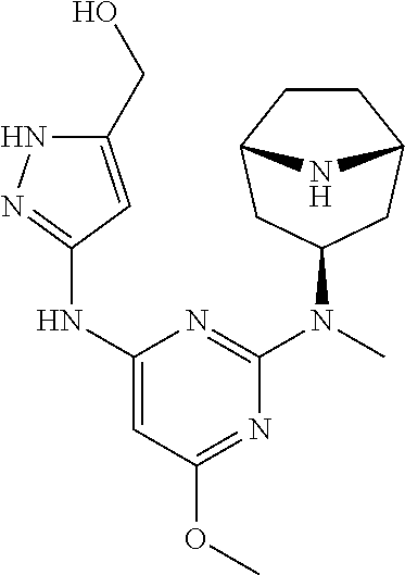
C1CC2CC(N(C3=NC(NC4=NNC(CO)=C4)=CC(OC)=N3)C)CC1N2
